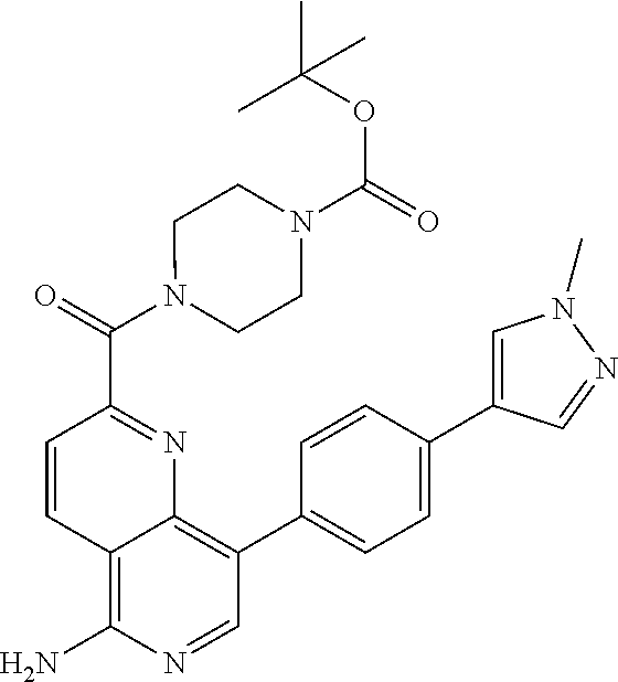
C12=C(N)N=CC(C3=CC=C(C4=CN(C)N=C4)C=C3)=C1N=C(C(=O)N1CCN(C(=O)OC(C)(C)C)CC1)C=C2
